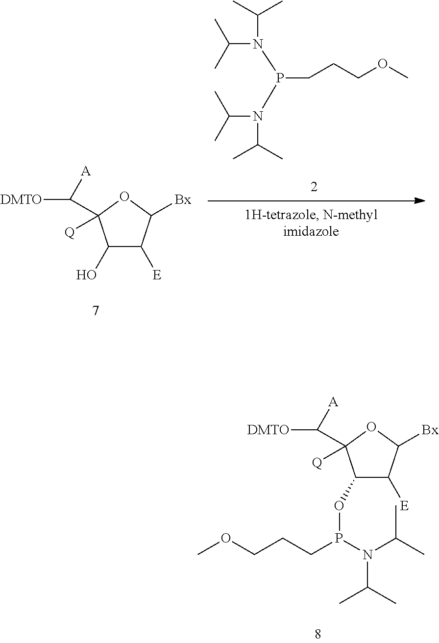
C(C)(N(C(C)C)P(N(C(C)C)C(C)C)CCCOC)C.C1(O)C([E])C([Bx])OC1(C([DMTO])[A])[Q].C(P(N(C(C)C)C(C)C)OC1C([E])C([Bx])OC1(C([DMTO])[A])[Q])CCOC
